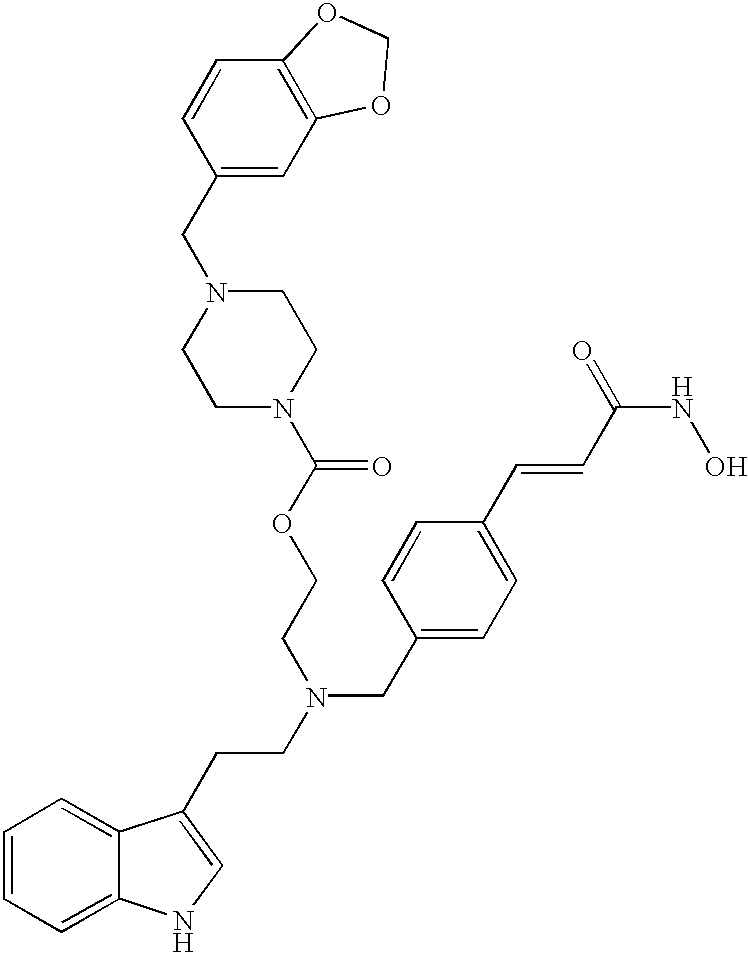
C1=CC=C2C(=C1)C(CCN(CC1=CC=C(C=CC(NO)=O)C=C1)CCOC(N1CCN(CC3=CC4=C(C=C3)OCO4)CC1)=O)=CN2
